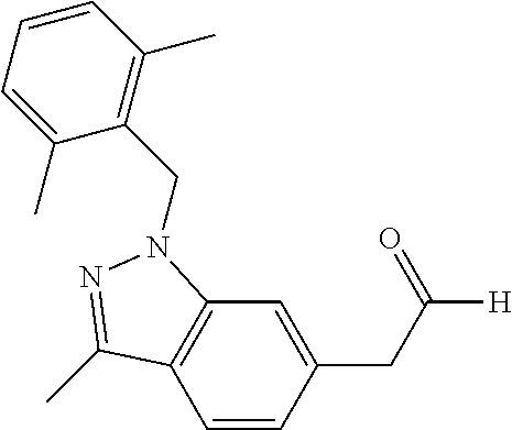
C1=CC(CC([H])=O)=CC2=C1C(C)=NN2CC1=C(C)C=CC=C1C
